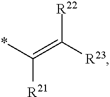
*C(=C([R23])[R22])[R21]
